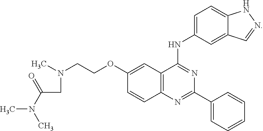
C12=C(N=C(C3=CC=CC=C3)N=C1NC1=CC=C3C(=C1)C=NN3)C=CC(OCCN(CC(N(C)C)=O)C)=C2
